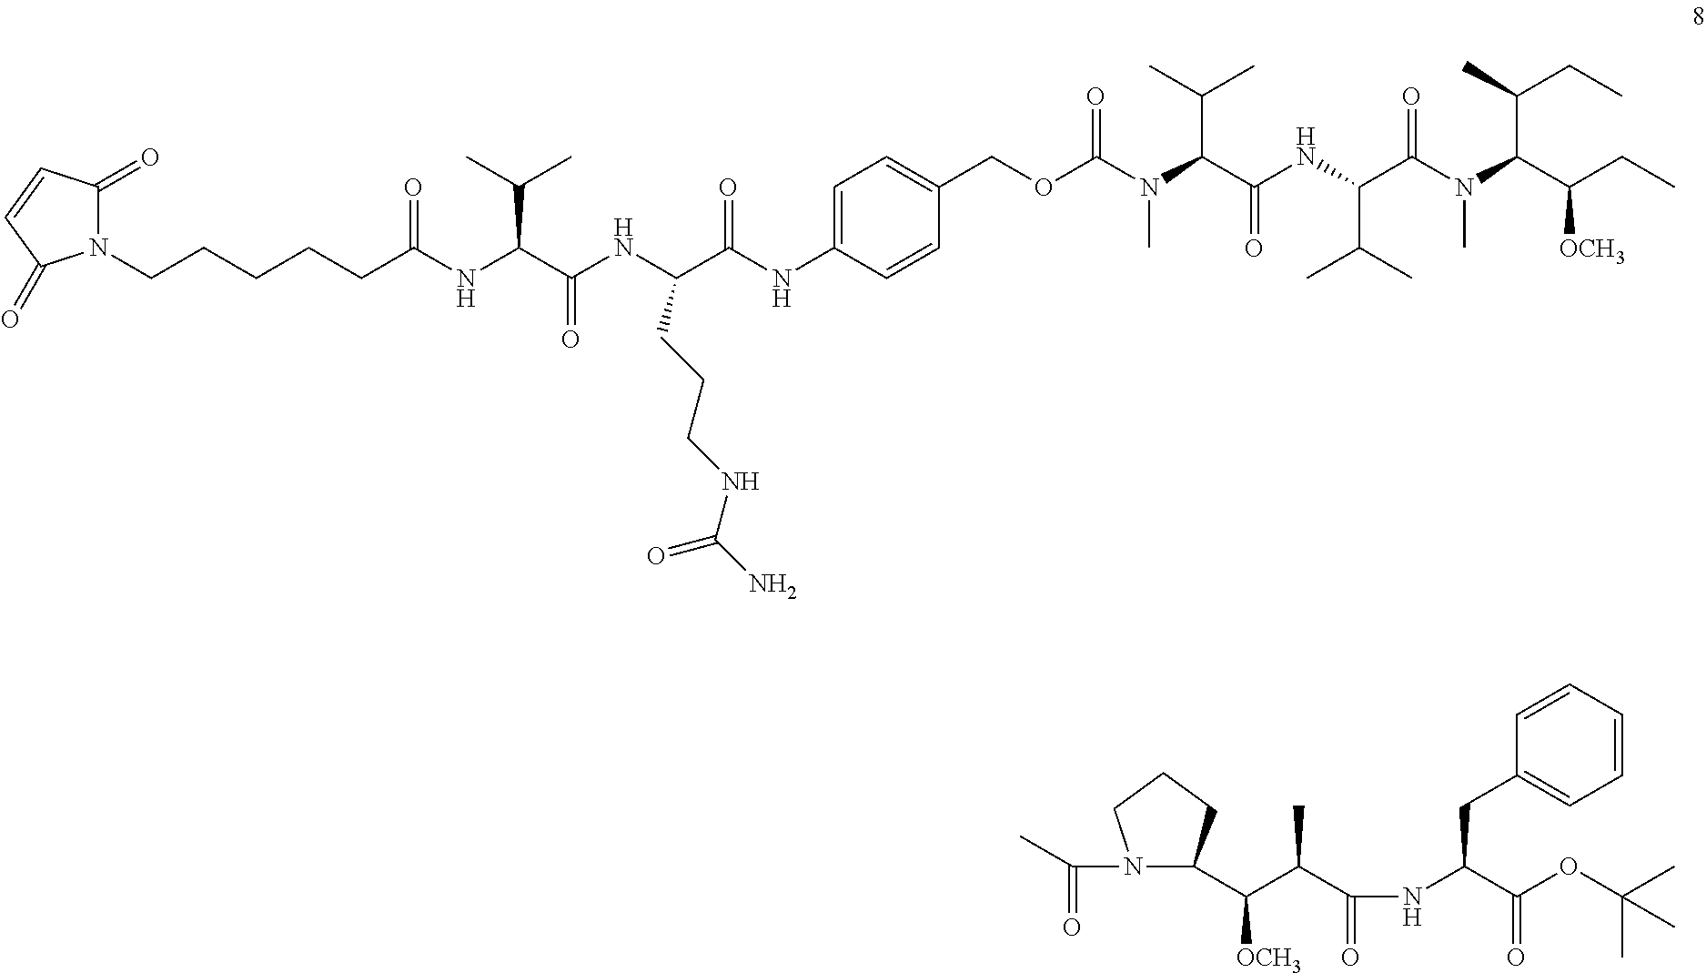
CC(N1C(C(C(C(NC(C(OC(C)(C)C)=O)CC2=CC=CC=C2)=O)C)[OCH3])CCC1)=O.N(C(C(C)C)C(=O)NC(C(N(C(C(CC)[OCH3])C(C)CC)C)=O)C(C)C)(C)C(OCC1=CC=C(NC(C(NC(C(NC(CCCCCN2C(=O)C=CC2=O)=O)C(C)C)=O)CCCNC(N)=O)=O)C=C1)=O
